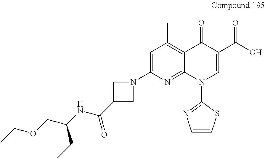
C1=C(N2CC(C(NC(COCC)CC)=O)C2)N=C2C(=C1C)C(=O)C(C(O)=O)=CN2C1=NC=CS1
